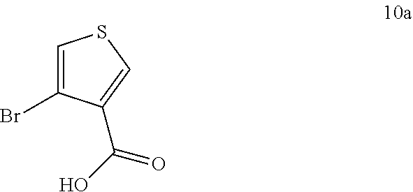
C1=C(Br)C(C(O)=O)=CS1
